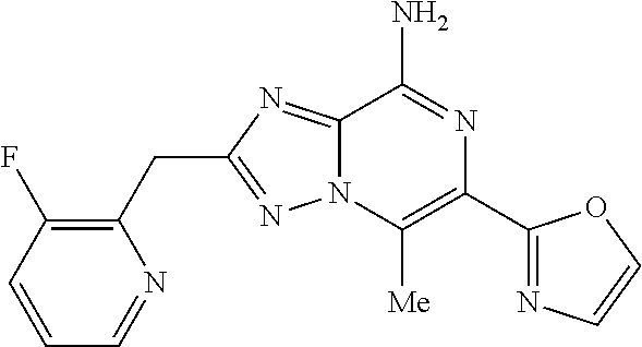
N12C(=NC(CC3=C(F)C=CC=N3)=N1)C(N)=NC(C1=NC=CO1)=C2[Me]
